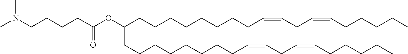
C(CCCC(OC(CCCCCCCCC=CCC=CCCCCC)CCCCCCCCC=CCC=CCCCCC)=O)N(C)C
